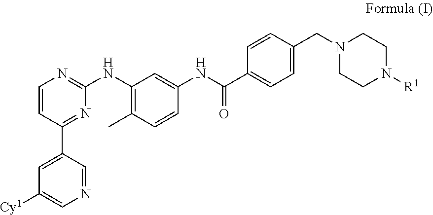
C1=CC(C2=CC([Cy1])=CN=C2)=NC(NC2=C(C)C=CC(NC(C3=CC=C(CN4CCN([R1])CC4)C=C3)=O)=C2)=N1
